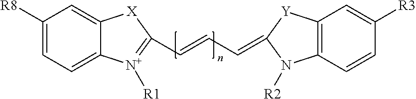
C1([R8])=CC=C2C(=C1)[X]C(C=CC=C1[Y]C3=C(N1[R2])C=CC([R3])=C3)=[N+]2[R1]
